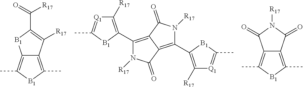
CC1=C2C(=C(C)[B1]1)[B1]C(C([R17])=O)=C2[R17].C1([R17])=C(C2=C3C(=O)N([R17])C(C4=C([R17])[Q1]=C(C)[B1]4)=C3C(=O)N2[R17])[B1]C(C)=[Q1]1.CC1=C2C(=C(C)[B1]1)C(=O)N([R17])C2=O
